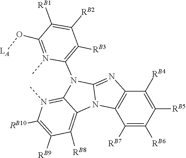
C12=NC3=C(N1C1=C([RB8])C([RB9])=C([RB10])N(C)=C1N2C1=C([RB3])C([RB2])=C([RB1])C(O[LA])=N1C)C([RB7])=C([RB6])C([RB5])=C3[RB4]
